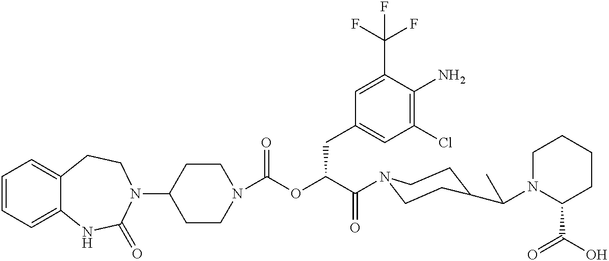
C1(N2CCC3=CC=CC=C3NC2=O)CCN(C(=O)OC(C(=O)N2CCC(C(C)N3C(C(O)=O)CCCC3)CC2)CC2=CC(Cl)=C(N)C(C(F)(F)F)=C2)CC1
